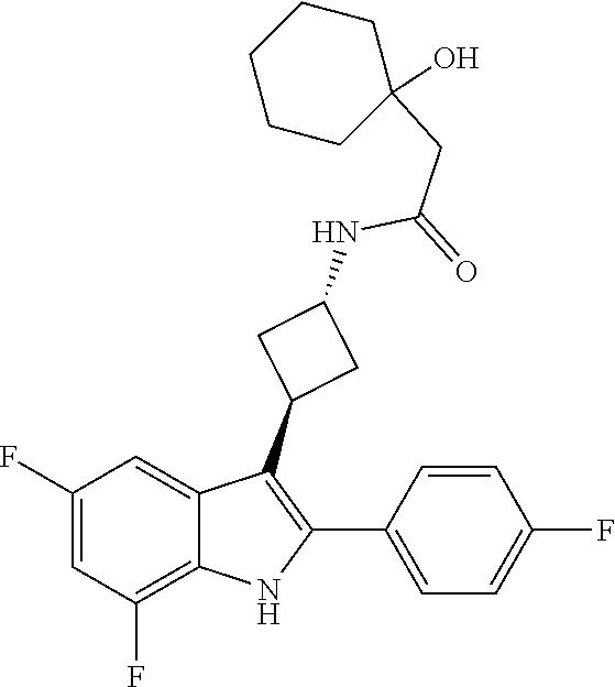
N(C(=O)CC1(O)CCCCC1)C1CC(C2=C(C3=CC=C(F)C=C3)NC3=C(F)C=C(F)C=C32)C1
